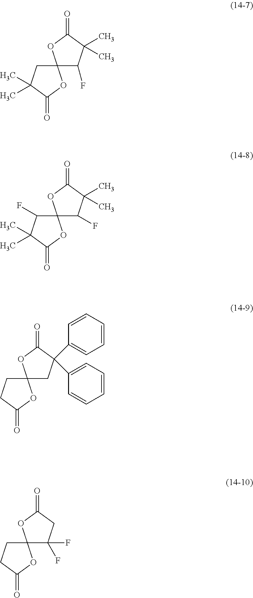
C12(CC(C)(C)C(=O)O1)C(F)C(C)(C)C(=O)O2.C12(C(F)C(C)(C)C(=O)O1)C(F)C(C)(C)C(=O)O2.C12(CCC(=O)O1)CC(C1=CC=CC=C1)(C1=CC=CC=C1)C(=O)O2.C12(CCC(=O)O1)C(F)(F)CC(=O)O2
